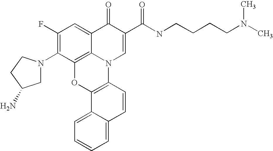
C1(F)=C(N2CC(N)CC2)C2=C3C(=C1)C(=O)C(C(NCCCCN(C)C)=O)=CN3C1=C(O2)C2=CC=CC=C2C=C1
